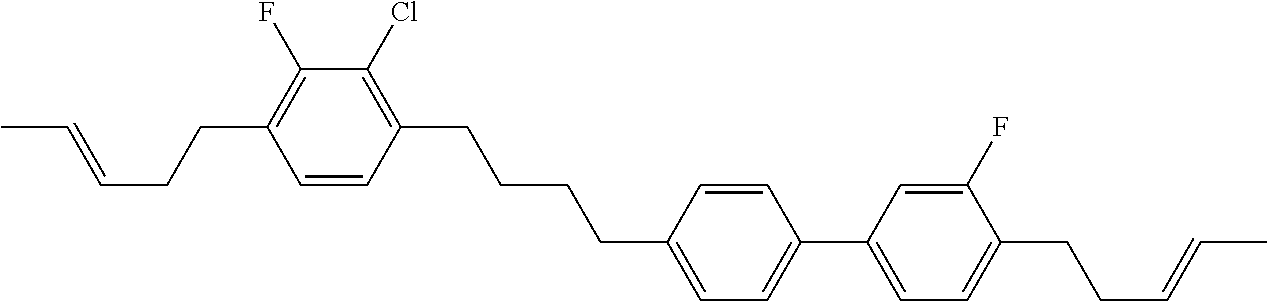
C1=CC(CCCCC2=CC=C(C3=CC=C(CCC=CC)C(F)=C3)C=C2)=C(Cl)C(F)=C1CCC=CC
